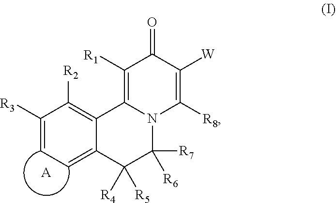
C1([R1])=C2N(C([R8])=C([W])C1=O)C([R7])([R6])C([R4])([R5])C1=CC=C([R3])C([R2])=C21.[A]
